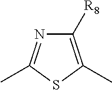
C1([R8])=C(C)SC(C)=N1
